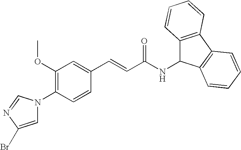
C1(OC)=C(N2C=C(Br)N=C2)C=CC(C=CC(NC2C3=C(C4=C2C=CC=C4)C=CC=C3)=O)=C1
